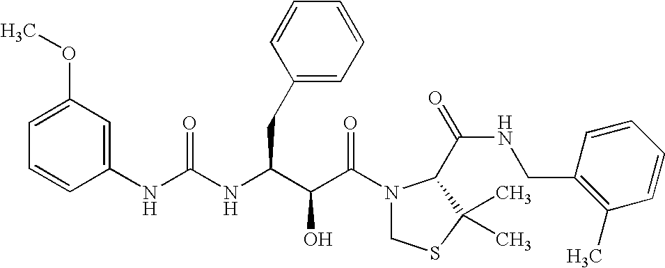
C1(NC(=O)NC(CC2=CC=CC=C2)C(C(N2CSC(C)(C)C2C(NCC2=C(C)C=CC=C2)=O)=O)O)=CC(OC)=CC=C1
